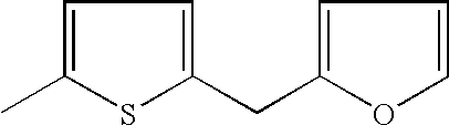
C1=C(C)SC(CC2=CC=CO2)=C1
